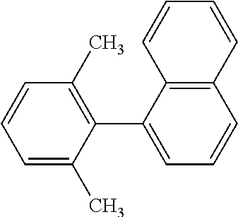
C12=C(C(C3=C(C)C=CC=C3C)=CC=C1)C=CC=C2
